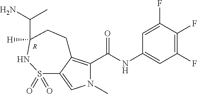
N1(C)C(C(=O)NC2=CC(F)=C(F)C(F)=C2)=C2C(=C1)S(=O)(=O)NC(C(N)C)([H])CC2.[R]
